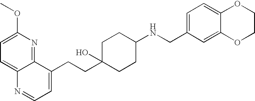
C1=C(OC)N=C2C(=C1)N=CC=C2CCC1(O)CCC(NCC2=CC=C3C(=C2)OCCO3)CC1
